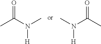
N(C(C)=O)(C)[H].CC(N(C)[H])=O
